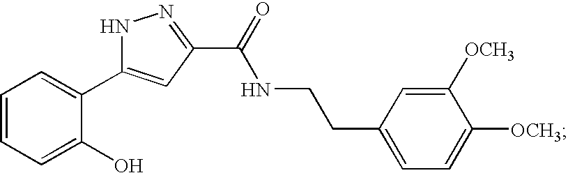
C1=CC=C(O)C(C2=CC(C(=O)NCCC3=CC=C([OCH3])C([OCH3])=C3)=NN2)=C1
